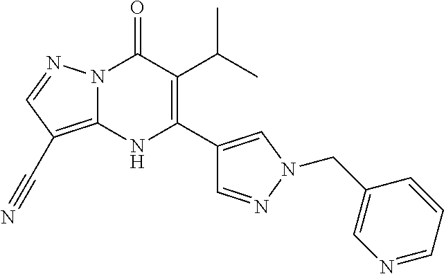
N12C(=C(C#N)C=N1)NC(C1=CN(CC3=CN=CC=C3)N=C1)=C(C(C)C)C2=O
